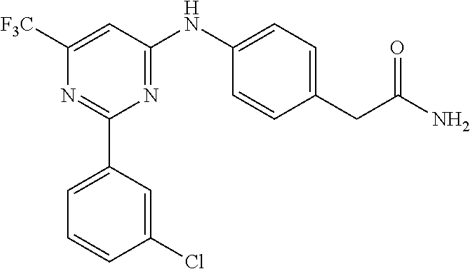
C1([F3C])=CC(NC2=CC=C(CC(N)=O)C=C2)=NC(C2=CC=CC(Cl)=C2)=N1
